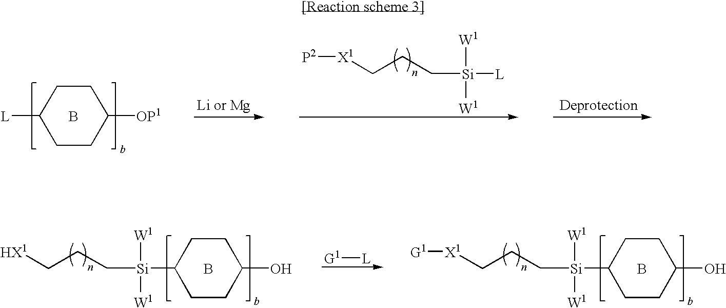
C1([L])CCC([OP1])CC1.B.[W1][Si]([W1])(CCC[X1][P2])[L].[W1][Si](C1CCC(O)CC1)([W1])CCC[HX1].B.[G1][L].[W1][Si](C1CCC(O)CC1)([W1])CCC[X1][G1].B
